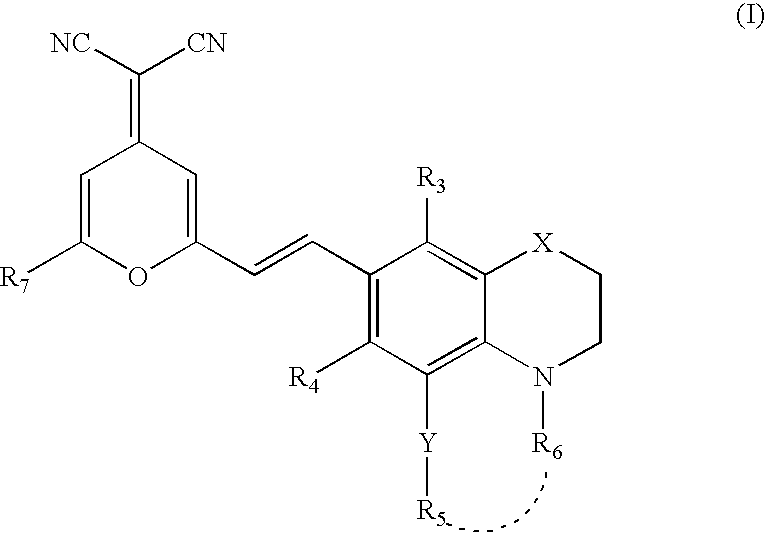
C1=C([R7])OC(C=CC2=C([R4])C([Y][R5])=C3C(=C2[R3])[X]CCN3[R6])=CC1=C([NC])[CN]
